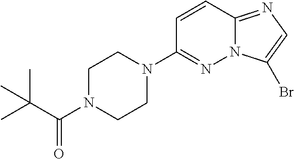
C1=CC2=NC=C(Br)N2N=C1N1CCN(C(C(C)(C)C)=O)CC1
